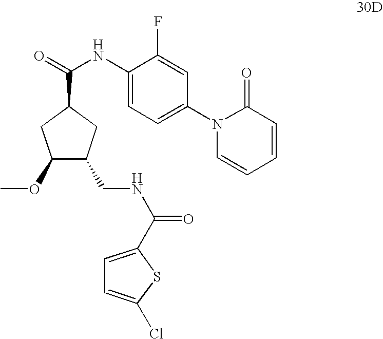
C1(OC)C(CNC(C2=CC=C(Cl)S2)=O)CC(C(=O)NC2=CC=C(N3C(=O)C=CC=C3)C=C2F)C1
